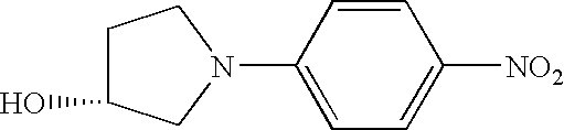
C1C(O)CN(C2=CC=C([NO2])C=C2)C1
